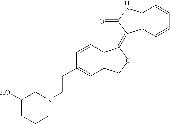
C12=C(C=CC=C1)C(=C1C3=C(CO1)C=C(CCN1CC(O)CCC1)C=C3)C(=O)N2
